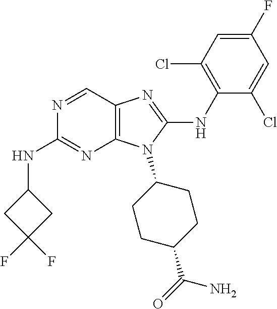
N1=CC2=C(N=C1NC1CC(F)(F)C1)N(C1CCC(C(=O)N)CC1)C(NC1=C(Cl)C=C(F)C=C1Cl)=N2
